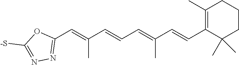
C1(C=C(C=CC=C(C=CC2=C(C)CCCC2(C)C)C)C)=NN=C([-S])O1
